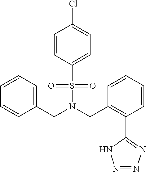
C1(CN(CC2=C(C3=NN=NN3)C=CC=C2)S(=O)(=O)C2=CC=C(Cl)C=C2)=CC=CC=C1
